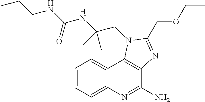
C1=CC=C2C(=C1)C1=C(C(N)=N2)N=C(COCC)N1CC(NC(=O)NCCC)(C)C
